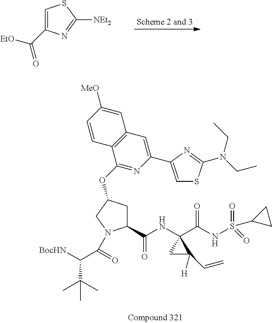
C1C(OC2=NC(C3=CSC(N(CC)CC)=N3)=CC3=C2C=CC([MeO])=C3)CN(C(=O)C([BocHN])C(C)(C)C)C1C(NC1(C(NS(C2CC2)(=O)=O)=O)CC1([H])C=C)=O.C1=C(C([EtO])=O)N=C([NEt2])S1
